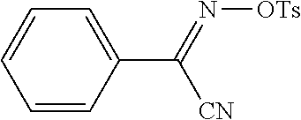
C1=CC(C([CN])=N[OTs])=CC=C1
